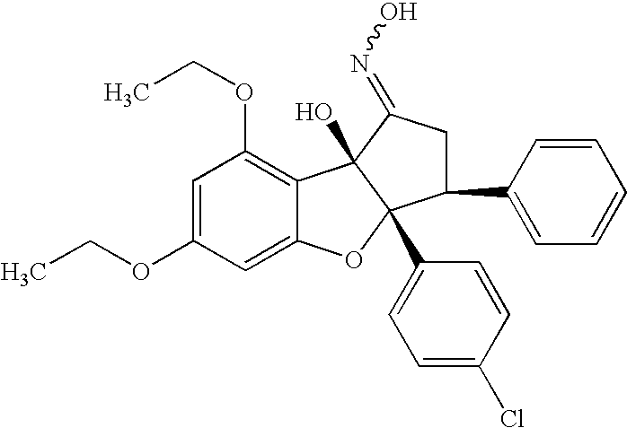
C1=C(OCC)C=C2C(=C1OCC)C1(O)C(C3=CC=C(Cl)C=C3)(O2)C(C2=CC=CC=C2)CC1=NO
